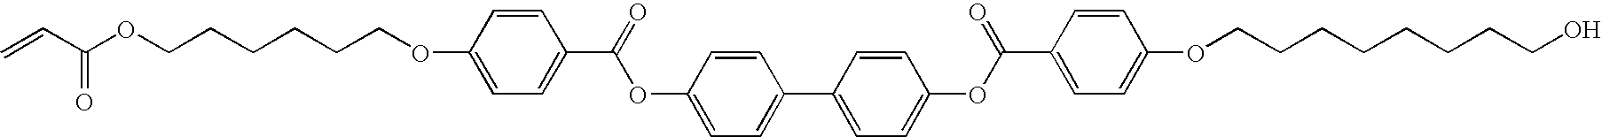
C1(OCCCCCCOC(C=C)=O)=CC=C(C(=O)OC2=CC=C(C3=CC=C(OC(C4=CC=C(OCCCCCCCCO)C=C4)=O)C=C3)C=C2)C=C1
